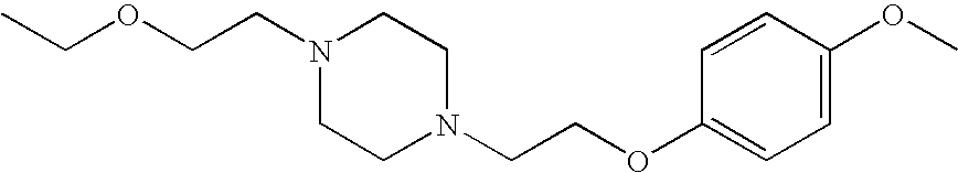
CCOCCN1CCN(CCOC2=CC=C(OC)C=C2)CC1
